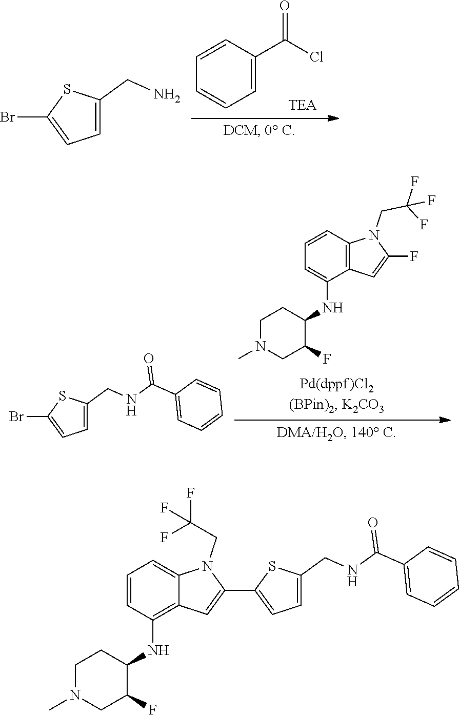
C1=CC(C(Cl)=O)=CC=C1.C1=C(CN)SC(Br)=C1.C1=CC2=C(C(NC3CCN(C)CC3F)=C1)C=C(F)N2CC(F)(F)F.C1=C(CNC(C2=CC=CC=C2)=O)SC(Br)=C1.C1=C(CNC(C2=CC=CC=C2)=O)SC(C2=CC3=C(NC4CCN(C)CC4F)C=CC=C3N2CC(F)(F)F)=C1
